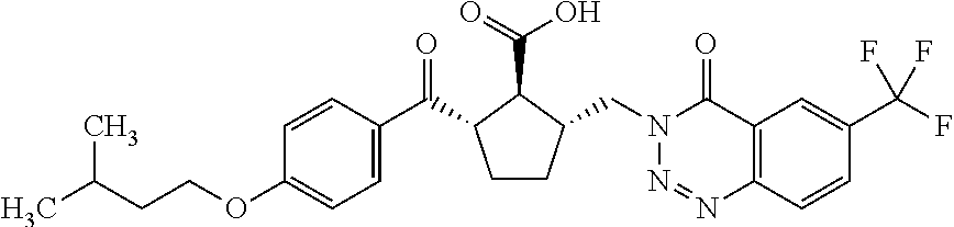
C(OC1=CC=C(C(=O)C2CCC(CN3N=NC4=C(C3=O)C=C(C(F)(F)F)C=C4)C2C(=O)O)C=C1)CC(C)C
